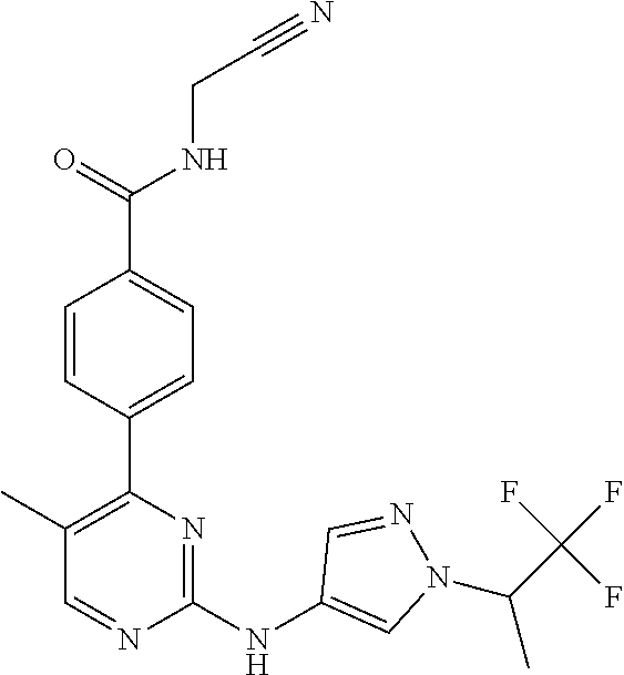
C(CNC(C1=CC=C(C2=C(C)C=NC(NC3=CN(C(C)C(F)(F)F)N=C3)=N2)C=C1)=O)#N
